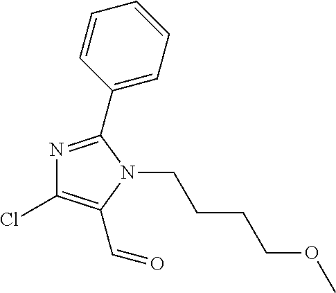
N1=C(C2=CC=CC=C2)N(CCCCOC)C(C=O)=C1Cl
